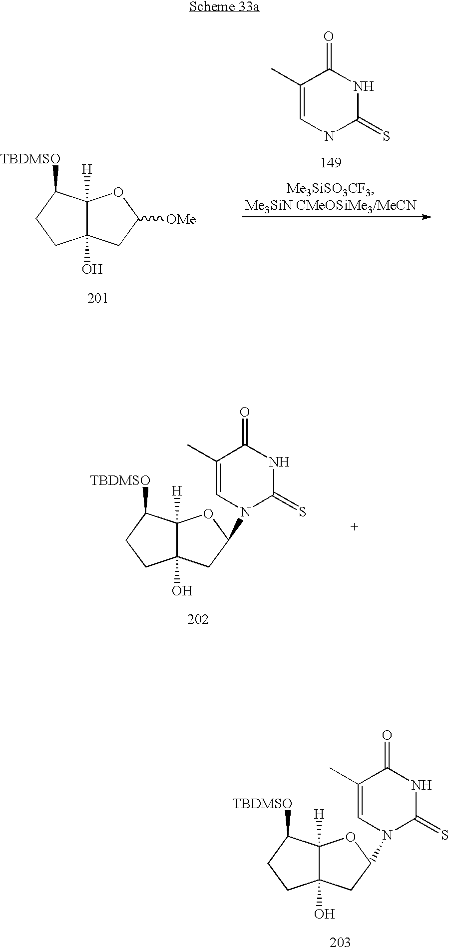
C1(C)=CNC(=S)NC1=O.C12(O)C([H])(C([TBDMSO])CC1)OC([OMe])C2.C12(O)C([H])(C([TBDMSO])CC1)OC(N1C(=S)NC(=O)C(C)=C1)C2.C12(O)C([H])(C([TBDMSO])CC1)OC(N1C(=S)NC(=O)C(C)=C1)C2
